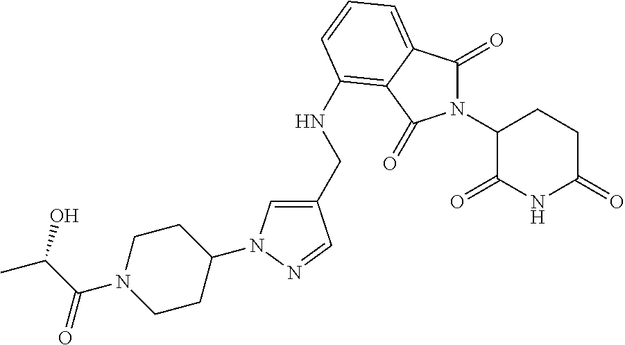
C1(CNC2=C3C(=CC=C2)C(=O)N(C2C(=O)NC(=O)CC2)C3=O)=CN(C2CCN(C(C(O)C)=O)CC2)N=C1
